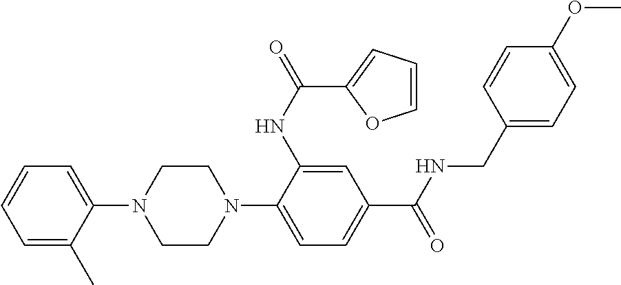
C1CN(C2=CC=C(C(NCC3=CC=C(OC)C=C3)=O)C=C2NC(=O)C2=CC=CO2)CCN1C1=CC=CC=C1C
